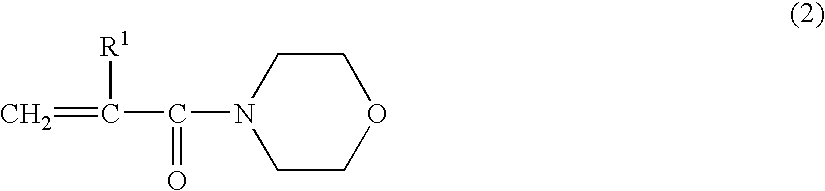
N1(C(=O)C([R1])=C)CCOCC1
